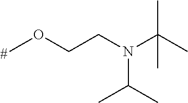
COCCN(C(C)(C)C)C(C)C
